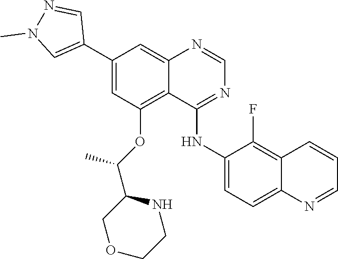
C1=NC2=CC(C3=CN(C)N=C3)=CC(OC(C3COCCN3)C)=C2C(NC2=CC=C3C(=C2F)C=CC=N3)=N1
